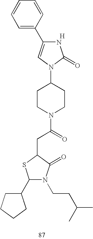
C1=C(C2=CN(C3CCN(C(=O)CC4SC(C5CCCC5)N(CCC(C)C)C4=O)CC3)C(=O)N2)C=CC=C1.[H]
